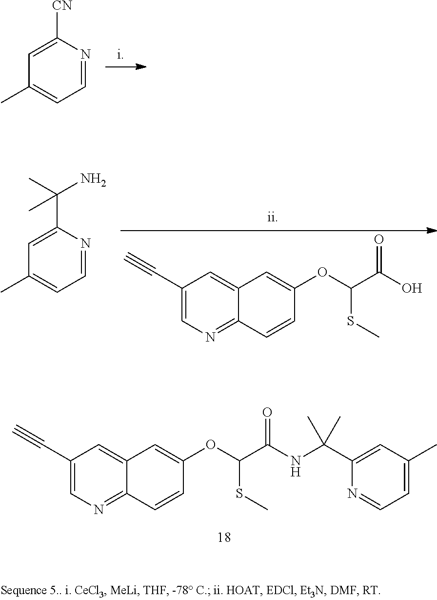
C1(C#C)=CN=C2C(=C1)C=C(OC(SC)C(=O)NC(C1=CC(C)=CC=N1)(C)C)C=C2.C1=NC([CN])=CC(C)=C1.C1(C#C)=CN=C2C(=C1)C=C(OC(SC)C(=O)O)C=C2.C1=NC(C(C)(N)C)=CC(C)=C1
